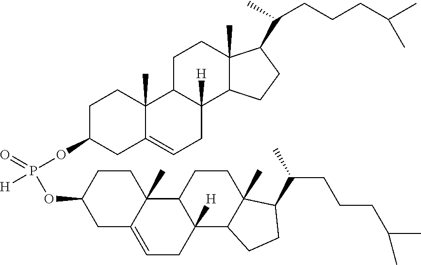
C1C(OP(OC2CCC3(C)C(=CCC4([H])C3CCC3(C)C4CCC3C(CCCC(C)C)C)C2)(=O)[H])CC2=CCC3([H])C(C2(C)C1)CCC1(C)C3CCC1C(C)CCCC(C)C
